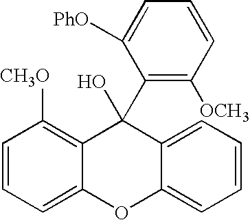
C1=CC=C2C(=C1[CH3O])C(O)(C1=C([OCH3])C=CC=C1[PhO])C1=CC=CC=C1O2
